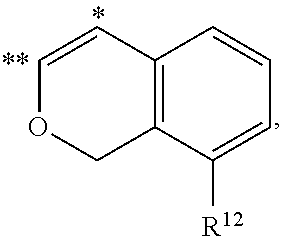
C12=C(C([R12])=CC=C1)COC=C2
